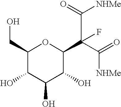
FC(C1C(O)C(O)C(O)C(CO)O1)(C([NHMe])=O)C(=O)[NHMe]
